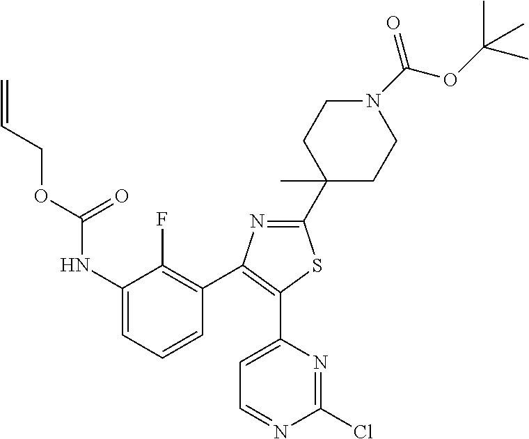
O(CC=C)C(NC1=CC=CC(C2=C(C3=CC=NC(Cl)=N3)SC(C3(C)CCN(C(OC(C)(C)C)=O)CC3)=N2)=C1F)=O
